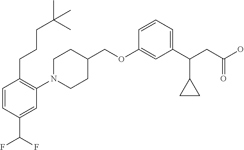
C1(OCC2CCN(C3=C(CCCC(C)(C)C)C=CC(C(F)F)=C3)CC2)=CC(C(CC(O)=O)C2CC2)=CC=C1
